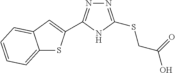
S(C1=NN=C(C2=CC3=CC=CC=C3S2)N1)CC(O)=O
